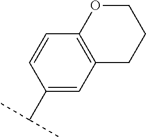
C1(C(C)C)=CC2=C(C=C1)OCCC2
